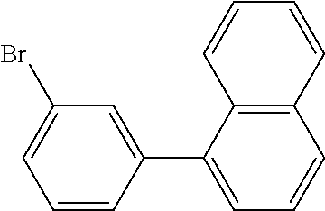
C12=C(C(C3=CC(Br)=CC=C3)=CC=C1)C=CC=C2
